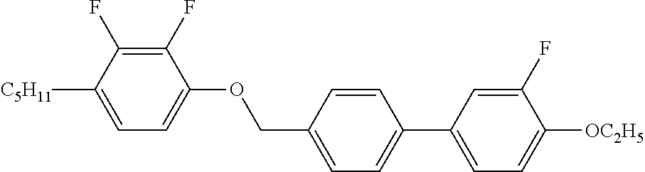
C1(F)=C(F)C([C5H11])=CC=C1OCC1=CC=C(C2=CC=C([OC2H5])C(F)=C2)C=C1
